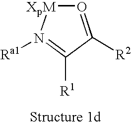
O1=C([R2])C([R1])=N([Ra1])[XpM]1
